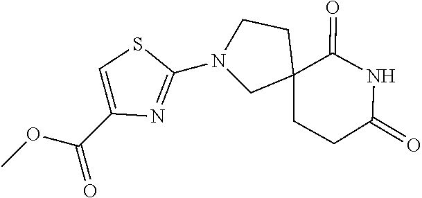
N1(C2=NC(C(OC)=O)=CS2)CC2(CCC(=O)NC2=O)CC1
